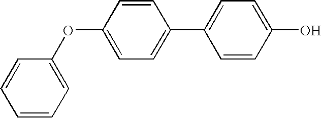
C1(C2=CC=C(O)C=C2)=CC=C(OC2=CC=CC=C2)C=C1
